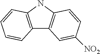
C12=C(NC3=C1C=C([NO2])C=C3)C=CC=C2
